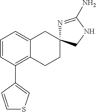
C1=CC(C2=CSC=C2)=C2C(=C1)CC1(CC2)N=C(N)NC1
